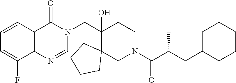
C1(CN2C(=O)C3=C(N=C2)C(F)=CC=C3)(O)C2(CN(C(C(CC3CCCCC3)C)=O)CC1)CCCC2
